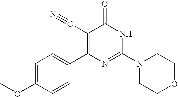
C1=CC(C2=C(C#N)C(=O)NC(N3CCOCC3)=N2)=CC=C1OC
